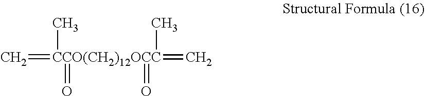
C=[CCO(CH2)12OCC](=C)(C)(=O)(C)=O
